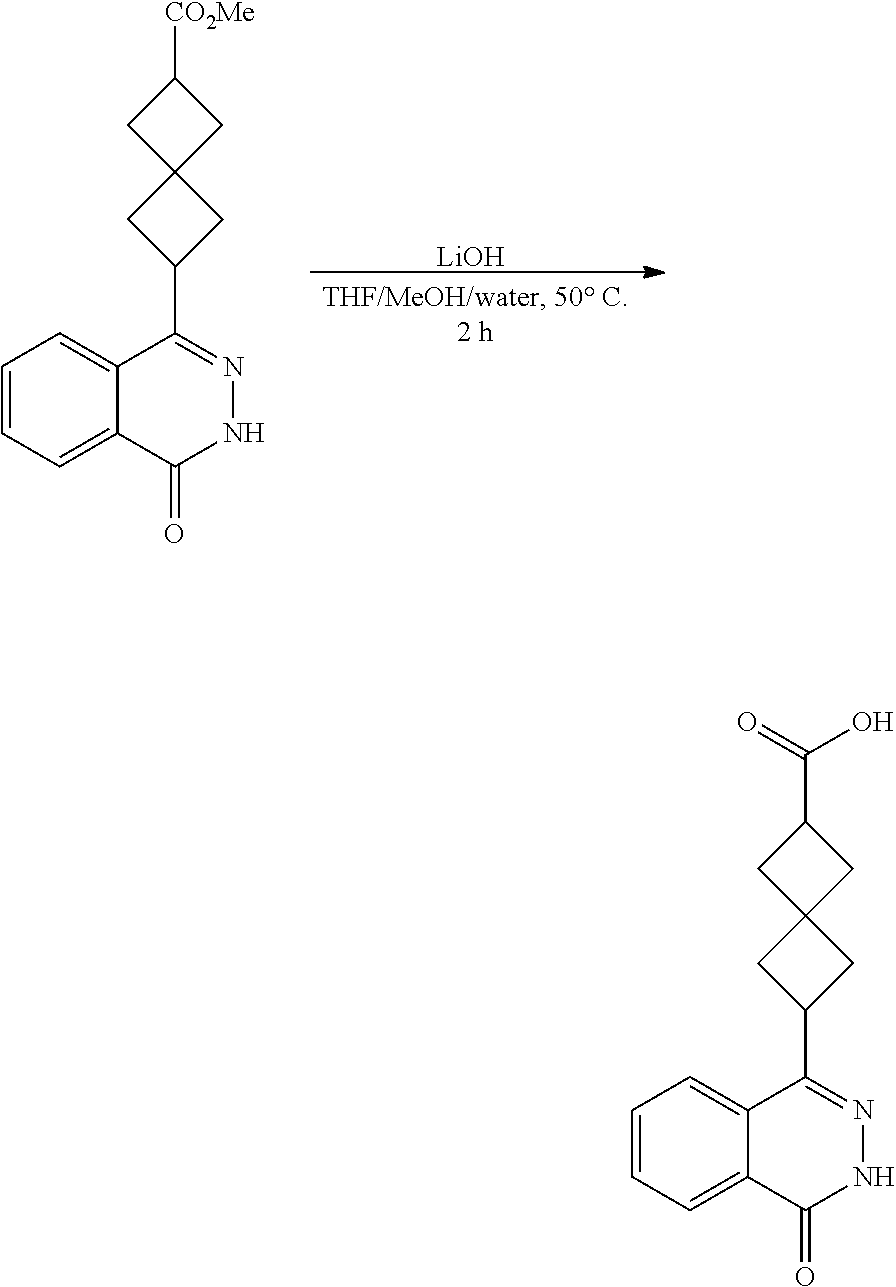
[LiOH].C1=CC=C2C(=C1)C(C1CC3(C1)CC([CO2Me])C3)=NNC2=O.C1=CC=C2C(=C1)C(C1CC3(C1)CC(C(=O)O)C3)=NNC2=O
